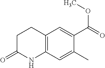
C1CC(=O)NC2=C1C=C(C(=O)OC)C(C)=C2
